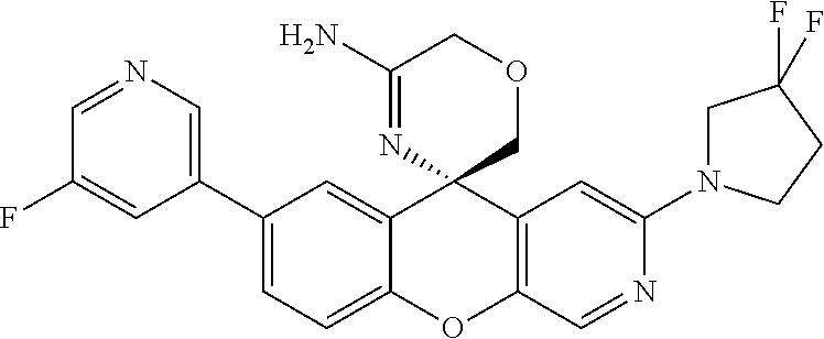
C1(C2=CN=CC(F)=C2)=CC=C2C(=C1)C1(C3=C(O2)C=NC(N2CC(F)(F)CC2)=C3)COCC(N)=N1
